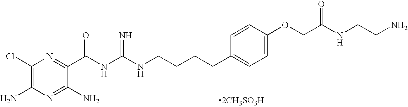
C1(Cl)=C(N)N=C(N)C(C(NC(NCCCCC2=CC=C(OCC(NCCN)=O)C=C2)=N)=O)=N1
